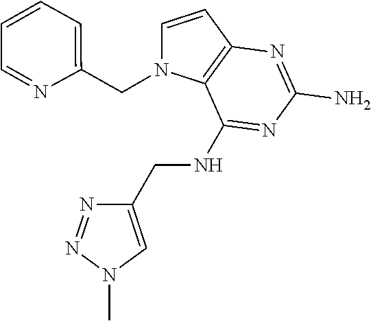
C1=CC2=C(N1CC1=CC=CC=N1)C(NCC1=CN(C)N=N1)=NC(N)=N2
